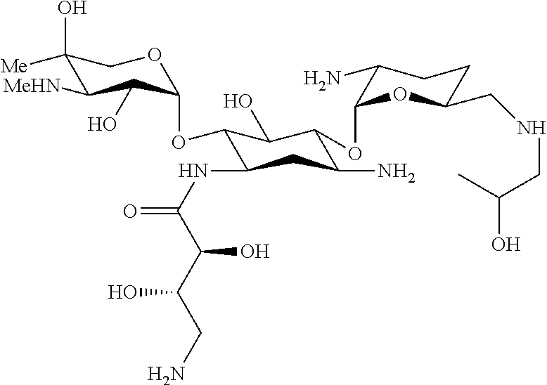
C1(O)([Me])C([MeHN])C(O)C(OC2C(NC(=O)C(C(CN)O)O)CC(N)C(OC3C(N)CCC(CNCC(O)C)O3)C2O)OC1
